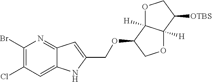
O1C2([H])C([H])(C([OTBS])C1)OCC2OCC1=CC2=NC(Br)=C(Cl)C=C2N1
